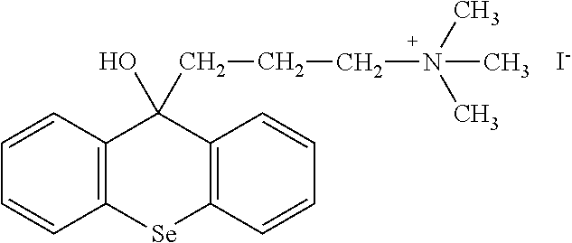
C12=C(C=CC=C1)C(O)(CCCN(C)(C)C)C1=C([Se]2)C=CC=C1.[I-]
